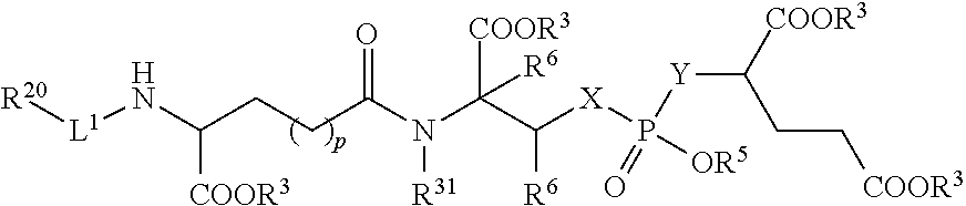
[R20][L1]NC(CCC(N(C(C([X]P([Y]C([COOR3])CC[COOR3])(=O)[OR5])[R6])([COOR3])[R6])[R31])=O)[COOR3]
